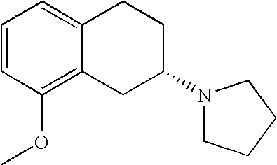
C1=CC(OC)=C2C(=C1)CCC(N1CCCC1)C2
